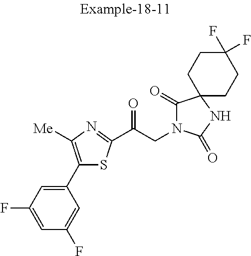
C1=C(F)C=C(C2=C([Me])N=C(C(CN3C(=O)C4(NC3=O)CCC(F)(F)CC4)=O)S2)C=C1F
